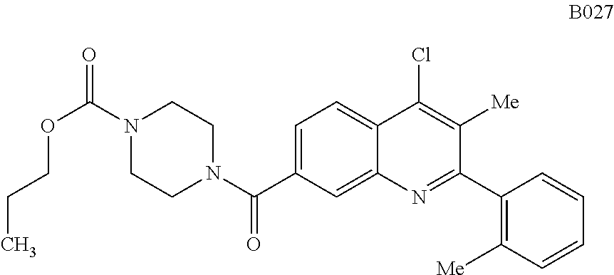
C1=C(C(N2CCN(C(=O)OCCC)CC2)=O)C=C2C(=C1)C(Cl)=C([Me])C(C1=C([Me])C=CC=C1)=N2
